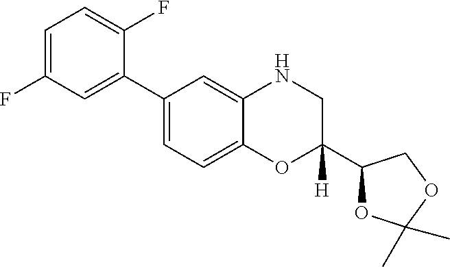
C1=C(F)C=C(C2=CC=C3C(=C2)NCC(C2OC(C)(C)OC2)([H])O3)C(F)=C1
